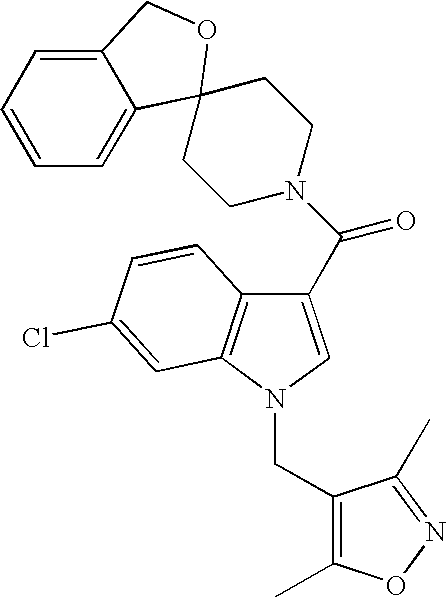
C12=CC=CC=C1C1(OC2)CCN(C(=O)C2=CN(CC3=C(C)ON=C3C)C3=C2C=CC(Cl)=C3)CC1
